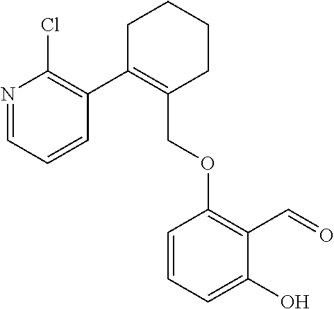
C1C(C2=C(Cl)N=CC=C2)=C(COC2=C(C=O)C(O)=CC=C2)CCC1
